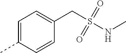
C1=C(C)C=CC(CS(=O)(=O)NC)=C1
